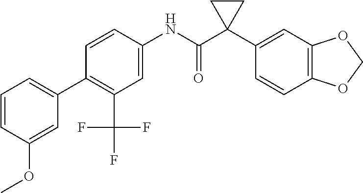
C1=C(NC(C2(C3=CC4=C(C=C3)OCO4)CC2)=O)C=CC(C2=CC=CC(OC)=C2)=C1C(F)(F)F
